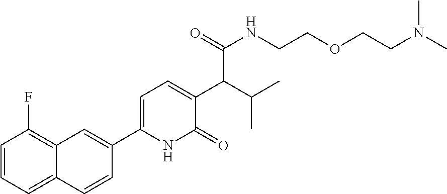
C1(C2=CC=C(C(C(=O)NCCOCCN(C)C)C(C)C)C(=O)N2)=CC2=C(F)C=CC=C2C=C1
